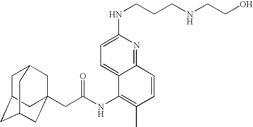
C1C2CC3CC(CC(NC4=C(C)C=CC5=NC(NCCCNCCO)=CC=C45)=O)(CC1C3)C2
